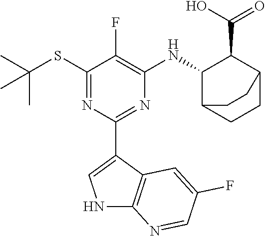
C1(SC(C)(C)C)=NC(C2=CNC3=C2C=C(F)C=N3)=NC([HN]C2C(C(O)=O)C3CCC2CC3)=C1F
